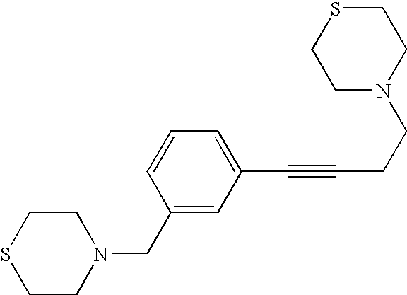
C1CN(CC2=CC(C#CCCN3CCSCC3)=CC=C2)CCS1
